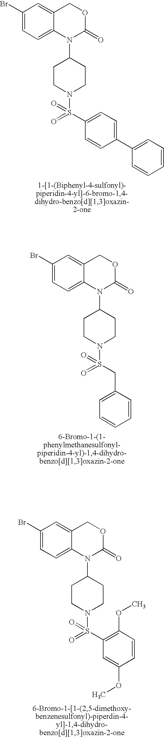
C1(Br)=CC=C2C(=C1)COC(=O)N2C1CCN(S(=O)(C2=CC=C(C3=CC=CC=C3)C=C2)=O)CC1.C1(Br)=CC=C2C(=C1)COC(=O)N2C1CCN(S(=O)(CC2=CC=CC=C2)=O)CC1.C1(Br)=CC=C2C(=C1)COC(=O)N2C1CCN(S(=O)(C2=C(OC)C=CC(OC)=C2)=O)CC1
